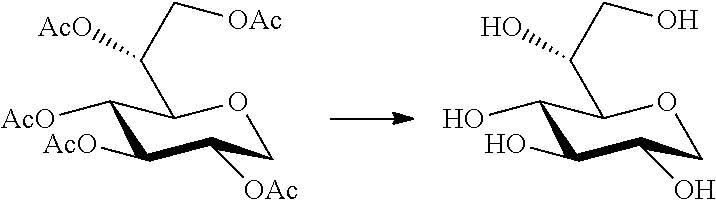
C1(O)C(O)C(O)COC1C(CO)O.C1([AcO])C([AcO])C([OAc])COC1C(C[OAc])[AcO]
